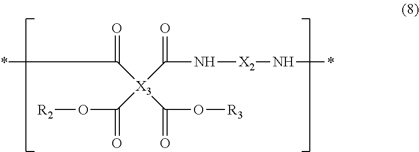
C([X3](C(O[R3])=O)(C(N[X2]N*)=O)C(O[R2])=O)(*)=O
